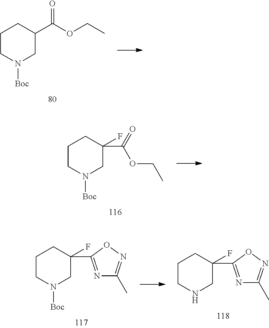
N1([Boc])CC(C(OCC)=O)CCC1.N1([Boc])CC(C(=O)OCC)(F)CCC1.N1([Boc])CC(F)(C2=NC(C)=NO2)CCC1.N1CC(F)(C2=NC(C)=NO2)CCC1
